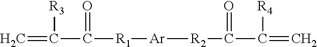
C=C(C([R1][Ar][R2]C(C(=C)[R4])=O)=O)[R3]
